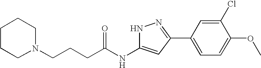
C(NC1=CC(C2=CC=C(OC)C(Cl)=C2)=NN1)(=O)CCCN1CCCCC1
